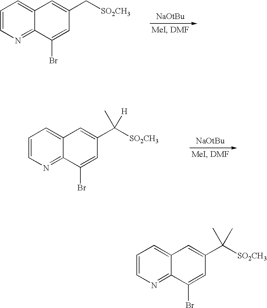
C12=CC=CN=C1C(Br)=CC(C[SO2CH3])=C2.C12=CC=CN=C1C(Br)=CC(C([SO2CH3])(C)[H])=C2.C12=CC=CN=C1C(Br)=CC(C([SO2CH3])(C)C)=C2
